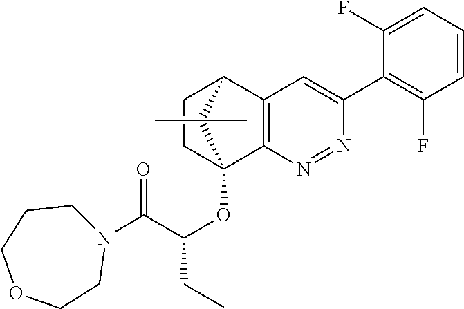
C1CC2(OC(C(N3CCCOCC3)=O)CC)C3=C(C1C2(C)C)C=C(C1=C(F)C=CC=C1F)N=N3
